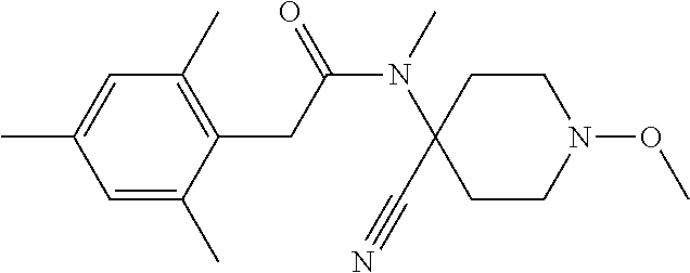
C1CC(N(C(CC2=C(C)C=C(C)C=C2C)=O)C)(C#N)CCN1OC
